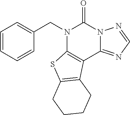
C1(CN2C3=C(C4=NC=NN4C2=O)C2=C(S3)CCCC2)=CC=CC=C1
